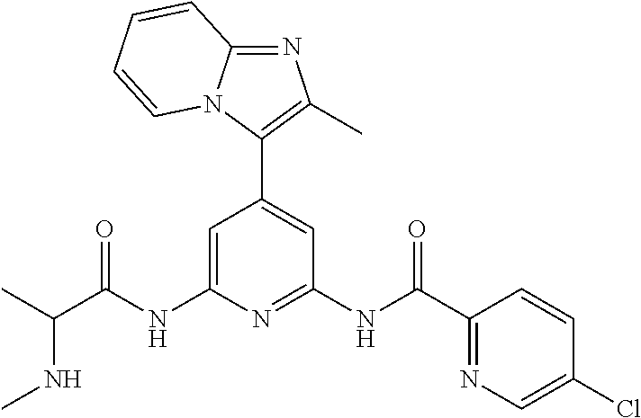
C1=C(NC(C(C)NC)=O)N=C(NC(C2=NC=C(Cl)C=C2)=O)C=C1C1=C(C)N=C2N1C=CC=C2
